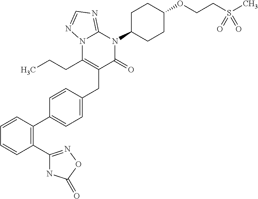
C1=CC(C2=CC=C(CC3=C(CCC)N4C(=NC=N4)N(C4CCC(OCCS(C)(=O)=O)CC4)C3=O)C=C2)=C(C2=NOC(=O)N2)C=C1
